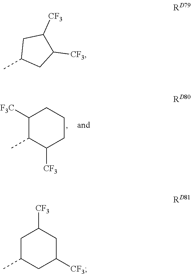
C1([F3C])C(C)C([CF3])CCC1.CC1CC([CF3])C([CF3])C1.C1C(C)CC([CF3])CC1[CF3]
